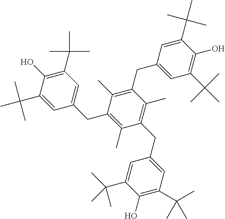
C1(O)=C(C(C)(C)C)C=C(CC2=C(C)C(CC3=CC(C(C)(C)C)=C(O)C(C(C)(C)C)=C3)=C(C)C(CC3=CC(C(C)(C)C)=C(O)C(C(C)(C)C)=C3)=C2C)C=C1C(C)(C)C
